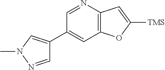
C12=C(N=CC(C3=CN(C)N=C3)=C1)C=C([TMS])O2
